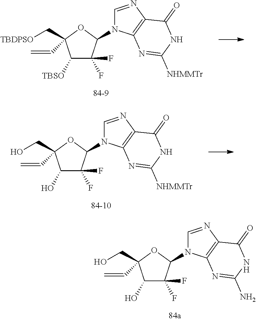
C1([TBSO])C(F)(F)C(N2C=NC3=C2N=C([NHMMTr])NC3=O)OC1(C[TBDPSO])C=C.C1(O)C(F)(F)C(N2C=NC3=C2N=C([NHMMTr])NC3=O)OC1(CO)C=C.C1(O)C(F)(F)C(N2C=NC3=C2N=C(N)NC3=O)OC1(CO)C=C
